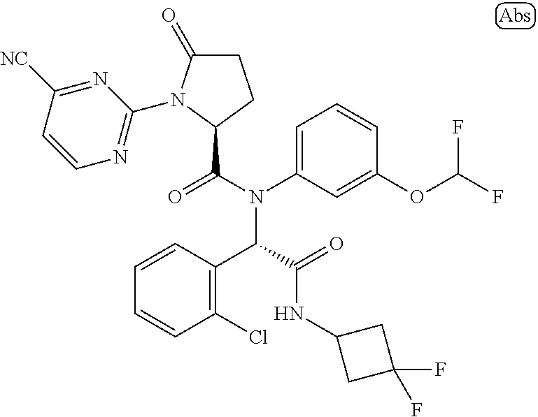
C1C(=O)N(C2=NC=CC([NC])=N2)C(C(=O)N(C(C2=C(Cl)C=CC=C2)C(NC2CC(F)(F)C2)=O)C2=CC=CC(OC(F)F)=C2)C1
